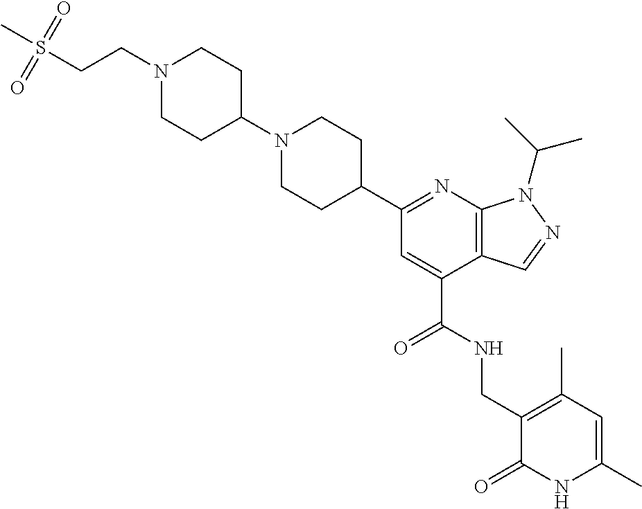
C1(C2=NC3=C(C(C(NCC4=C(C)C=C(C)NC4=O)=O)=C2)C=NN3C(C)C)CCN(C2CCN(CCS(C)(=O)=O)CC2)CC1
